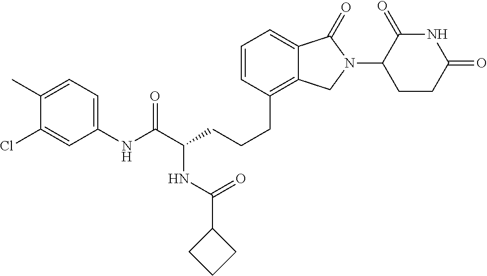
C(CCC1=C2C(=CC=C1)C(=O)N(C1C(=O)NC(=O)CC1)C2)C(C(NC1=CC=C(C)C(Cl)=C1)=O)NC(C1CCC1)=O
